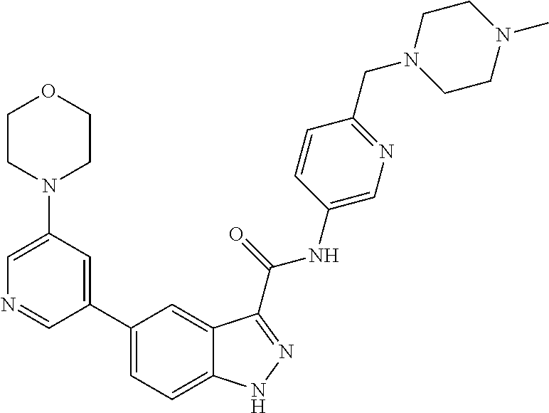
C1(N2CCOCC2)=CN=CC(C2=CC=C3C(=C2)C(C(NC2=CN=C(CN4CCN(C)CC4)C=C2)=O)=NN3)=C1
